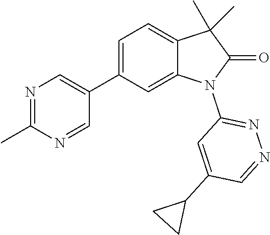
C1(C2=CN=C(C)N=C2)=CC=C2C(=C1)N(C1=NN=CC(C3CC3)=C1)C(=O)C2(C)C
